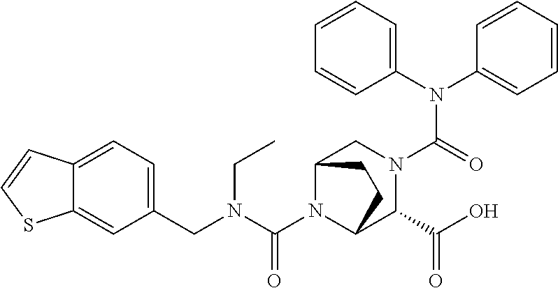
C(N1C2C(C(O)=O)N(C(N(C3=CC=CC=C3)C3=CC=CC=C3)=O)CC1CC2)(N(CC1=CC=C2C(=C1)SC=C2)CC)=O
